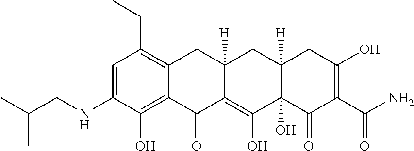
C1=C(NCC(C)C)C(O)=C2C(=C1CC)CC1([H])C(=C(O)C3(O)C([H])(C1)CC(O)=C(C(N)=O)C3=O)C2=O
